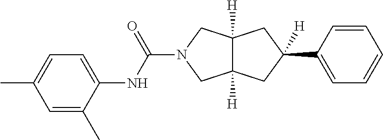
C1(C)=CC=C(NC(N2CC3([H])C([H])(C2)CC(C2=CC=CC=C2)([H])C3)=O)C(C)=C1
